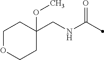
C1(CNC(=O)C)(OC)CCOCC1
